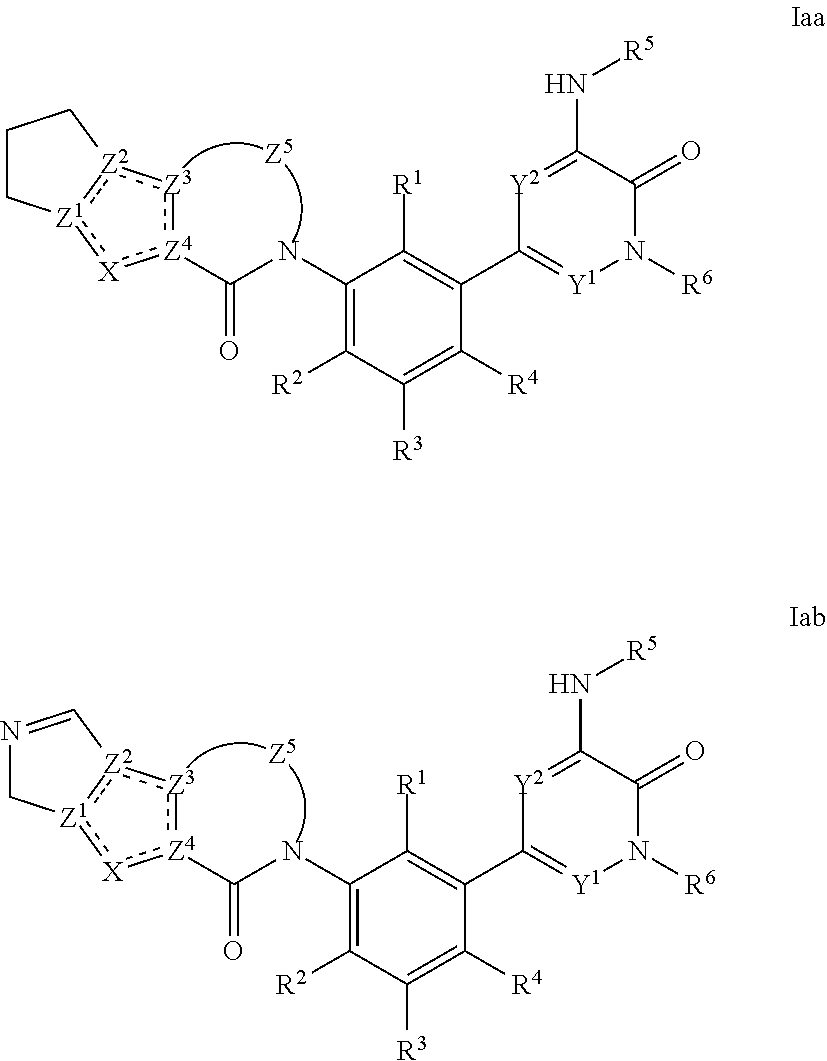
C1(NC(=O)[Z4]2:[X]:[Z1]3:[Z2](:[Z3]:2)CCC3)=C([R2])C([R3])=C([R4])C(C2=[Y1]N([R6])C(=O)C(N[R5])=[Y2]2)=C1[R1].C1(NC(=O)[Z4]2:[X]:[Z1]3:[Z2](:[Z3]:2)C=NC3)=C([R2])C([R3])=C([R4])C(C2=[Y1]N([R6])C(=O)C(N[R5])=[Y2]2)=C1[R1]
